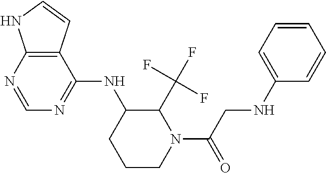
C1=NC2=C(C(NC3CCCN(C(CNC4=CC=CC=C4)=O)C3C(F)(F)F)=N1)C=CN2
